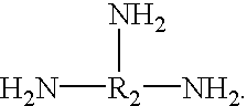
N[R2]([NH2])N
